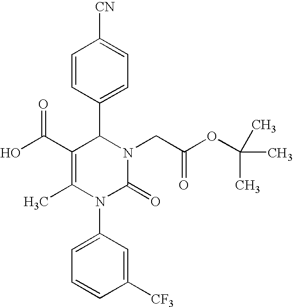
C1=CC(C2C(C(O)=O)=C(C)N(C3=CC=CC([CF3])=C3)C(=O)N2CC(OC(C)(C)C)=O)=CC=C1[CN]
